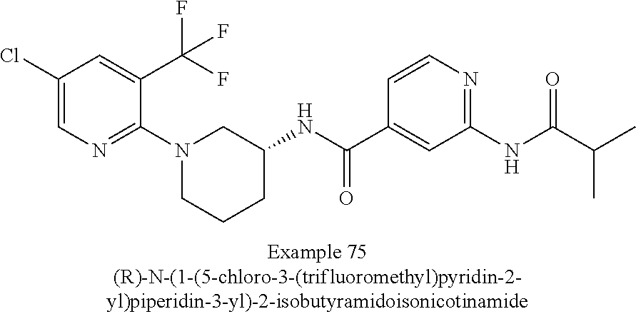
C1(Cl)=CN=C(N2CCCC(NC(C3=CC(NC(C(C)C)=O)=NC=C3)=O)C2)C(C(F)(F)F)=C1
